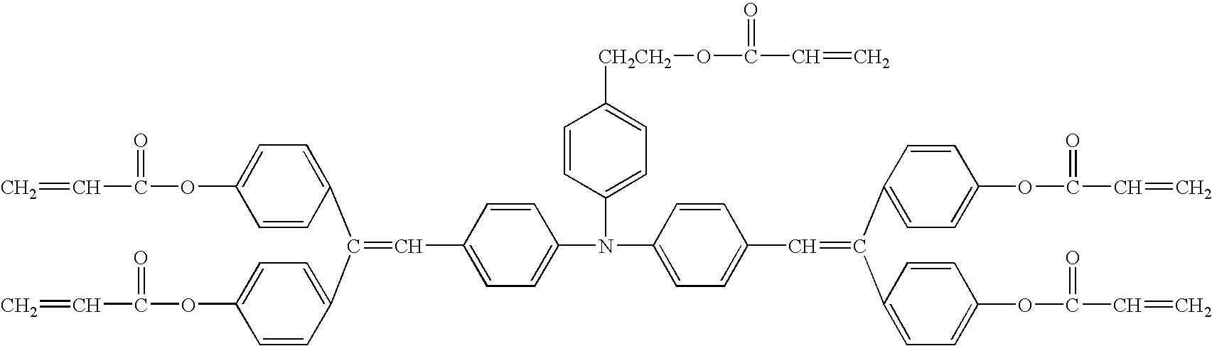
C1(OC(=O)C=C)=CC=C(C(C2=CC=C(OC(=O)C=C)C=C2)=CC2=CC=C(N(C3=CC=C(C=C(C4=CC=C(OC(=O)C=C)C=C4)C4=CC=C(OC(=O)C=C)C=C4)C=C3)C3=CC=C([CH2CH2]OC(=O)C=C)C=C3)C=C2)C=C1
